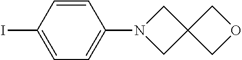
C1=C(I)C=CC(N2CC3(C2)COC3)=C1
